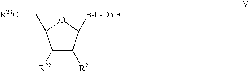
C1([R22])C([R21])C([B-L-DYE])OC1C[R23O]
